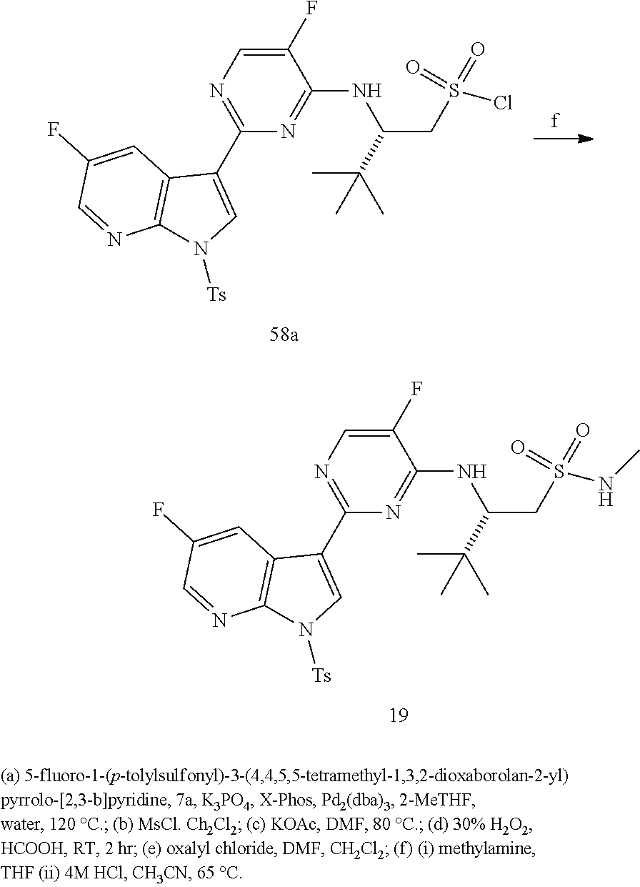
C1(F)=CN=C(C2=CN([Ts])C3=C2C=C(F)C=N3)N=C1NC(C(C)(C)C)CS(Cl)(=O)=O.C1(F)=CN=C(C2=CN([Ts])C3=C2C=C(F)C=N3)N=C1NC(C(C)(C)C)CS(NC)(=O)=O
